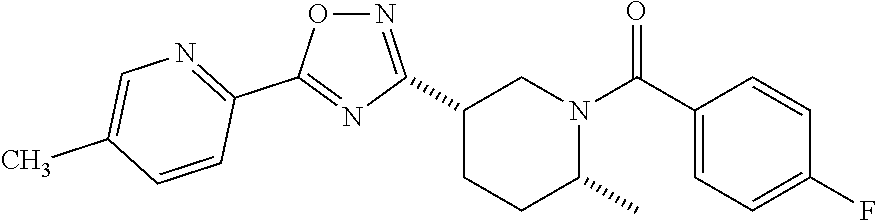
C1(C2=NOC(C3=NC=C(C)C=C3)=N2)CCC(C)N(C(C2=CC=C(F)C=C2)=O)C1
